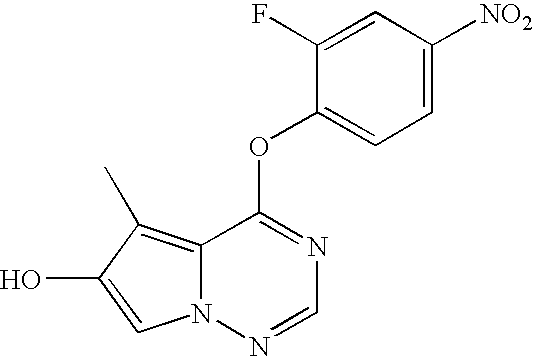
O(C1=NC=NN2C1=C(C)C(O)=C2)C1=CC=C([NO2])C=C1F
